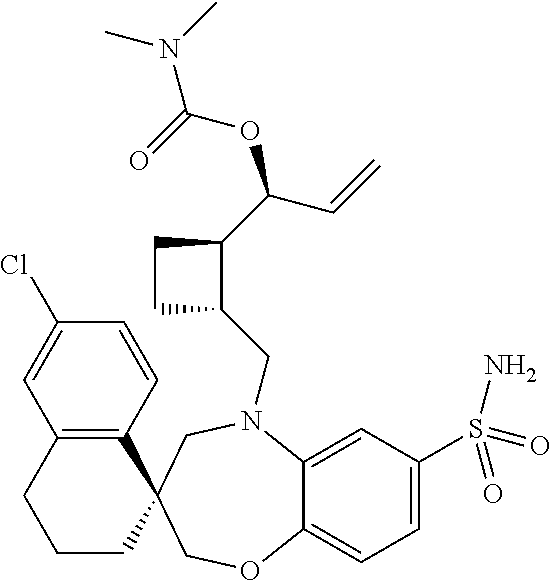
C1(Cl)=CC2=C(C=C1)C1(CCC2)COC2=CC=C(S(N)(=O)=O)C=C2N(CC2C(C(C=C)OC(N(C)C)=O)CC2)C1
